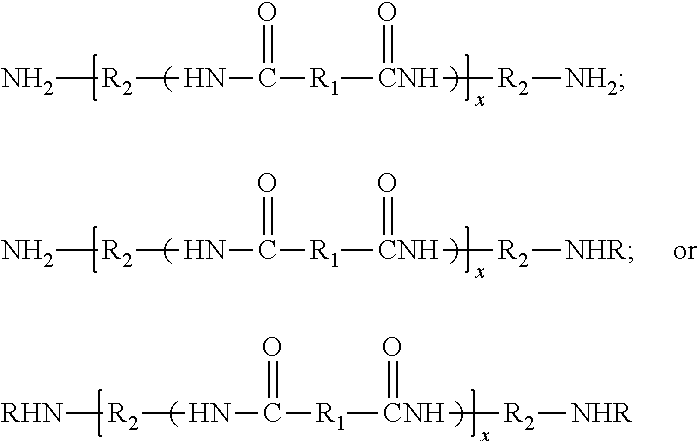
N[R2]NC([R1][CNH]([R2][NH2])=O)=O.[RHN][R2]NC([R1][CNH]([R2][NHR])=O)=O.N[R2]NC([R1][CNH]([R2][NHR])=O)=O
